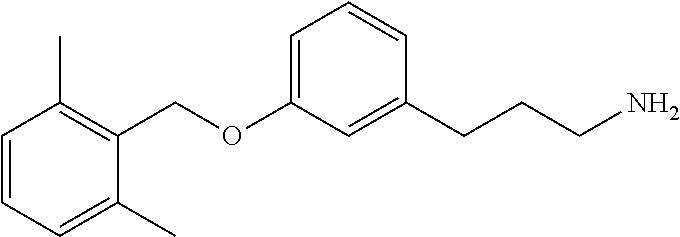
O(C1=CC=CC(CCCN)=C1)CC1=C(C)C=CC=C1C
